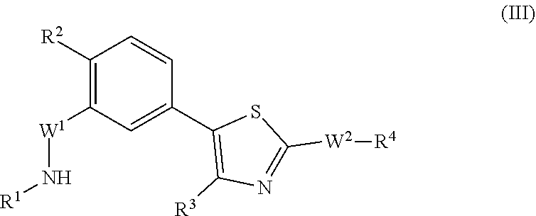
[W1](N[R1])C1=C([R2])C=CC(C2=C([R3])N=C([W2][R4])S2)=C1
